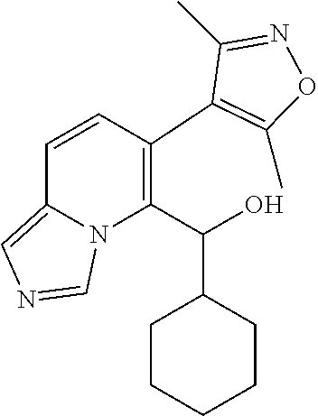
C1=CC(C2=C(C)ON=C2C)=C(C(O)C2CCCCC2)N2C1=CN=C2
